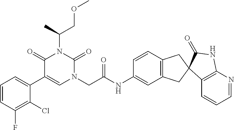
C1=CC(F)=C(Cl)C(C2=CN(CC(NC3=CC4=C(C=C3)CC3(C4)C4=C(N=CC=C4)NC3=O)=O)C(=O)N(C(COC)C)C2=O)=C1
